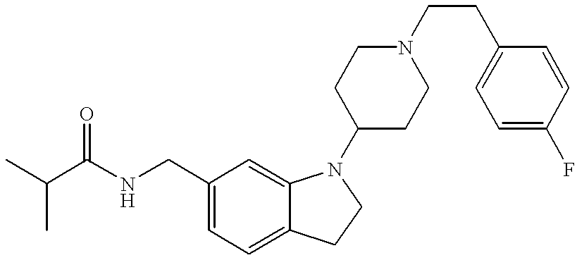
CC(C)C(=O)NCC1=CC=C2C(=C1)N(C1CCN(CCC3=CC=C(F)C=C3)CC1)CC2
